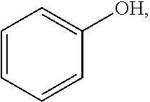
C1=CC=CC([OH])=C1
